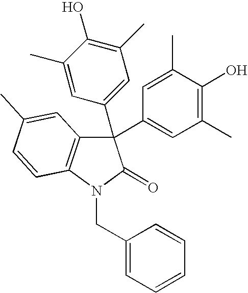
C1=C(C)C(O)=C(C)C=C1C1(C2=CC(C)=C(O)C(C)=C2)C2=C(N(CC3=CC=CC=C3)C1=O)C=CC(C)=C2
